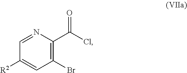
C1=C([R2])C=NC(C(=O)Cl)=C1Br
